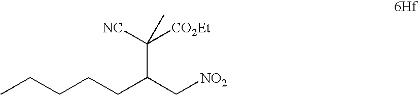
C(CCC(C[NO2])C([CO2Et])([NC])C)CC
